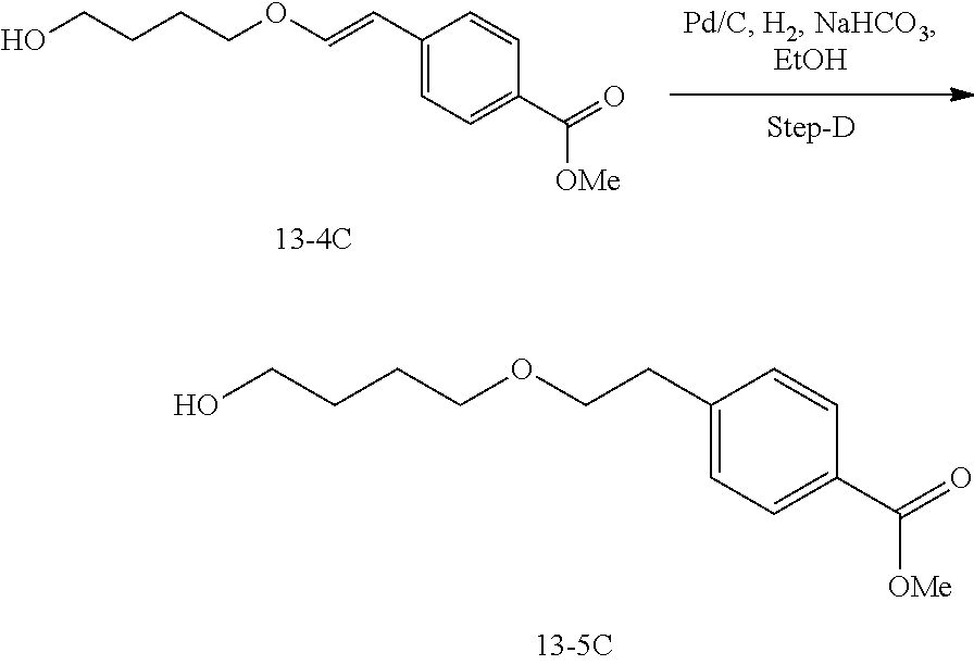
OCCCCOCCC1=CC=C(C(=O)[OMe])C=C1.OCCCCOC=CC1=CC=C(C(=O)[OMe])C=C1
